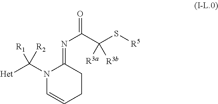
N1(C([R1])([Het])[R2])C=CCCC1=NC(C(S[R5])([R3b])[R3a])=O
